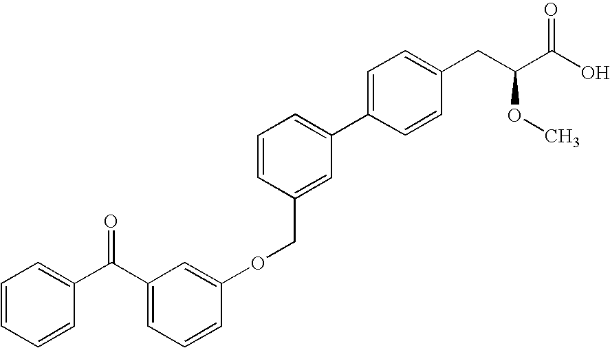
C1=CC=CC(C(C2=CC=CC(OCC3=CC(C4=CC=C(CC(C(O)=O)OC)C=C4)=CC=C3)=C2)=O)=C1
